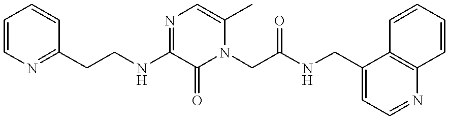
C1=CN=C(CCNC2=NC=C(C)N(CC(NCC3=CC=NC4=C3C=CC=C4)=O)C2=O)C=C1
